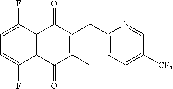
C1=C(F)C2=C(C(F)=C1)C(=O)C(CC1=CC=C([CF3])C=N1)=C(C)C2=O
